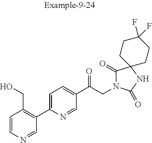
C1=CN=CC(C2=CC=C(C(CN3C(=O)C4(NC3=O)CCC(F)(F)CC4)=O)C=N2)=C1CO
